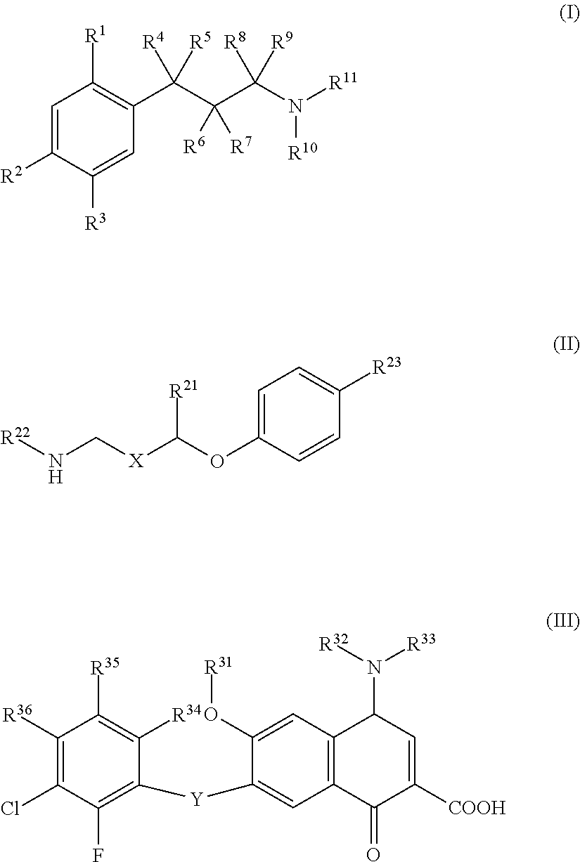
C12=C(C=C(O[R31])C([Y]C3=C(F)C(Cl)=C([R36])C([R35])=C3[R34])=C1)C(N([R32])[R33])C=C([COOH])C2=O.C1=C([R2])C([R3])=CC(C(C(C(N([R10])[R11])([R8])[R9])([R6])[R7])([R4])[R5])=C1[R1].C1=C(OC([X]CN[R22])[R21])C=CC([R23])=C1
